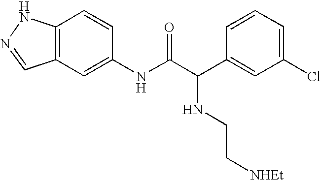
C12=C(C=C(NC(C(C3=CC(Cl)=CC=C3)NCC[NHEt])=O)C=C1)C=NN2
